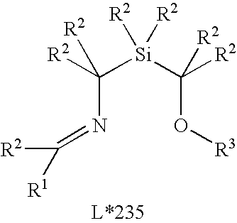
C(N=C([R2])[R1])([Si](C(O[R3])([R2])[R2])([R2])[R2])([R2])[R2]
